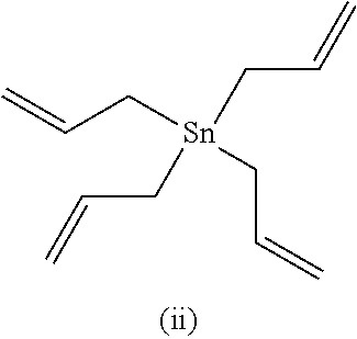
C(C=C)[Sn](CC=C)(CC=C)CC=C
